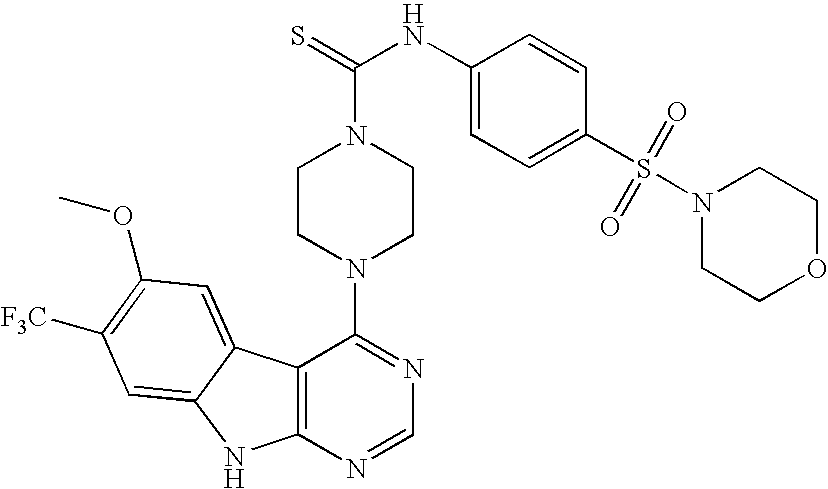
C12=C(N=CN=C1N1CCN(C(=S)NC3=CC=C(S(=O)(=O)N4CCOCC4)C=C3)CC1)NC1=CC([F3C])=C(OC)C=C21
